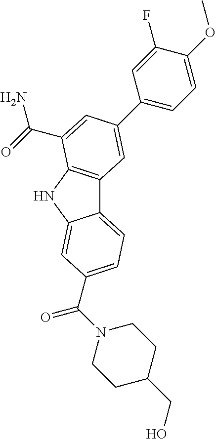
C12=CC=C(C(N3CCC(CO)CC3)=O)C=C1NC1=C2C=C(C2=CC=C(OC)C(F)=C2)C=C1C(=O)N
